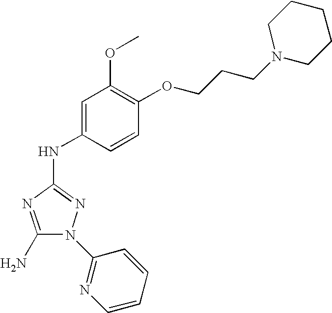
C1(N)=NC(NC2=CC(OC)=C(OCCCN3CCCCC3)C=C2)=NN1C1=NC=CC=C1
